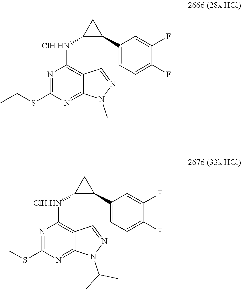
C1(SCC)=NC([ClH.HN]C2C(C3=CC=C(F)C(F)=C3)C2)=C2C=NN(C)C2=N1.C1(SC)=NC([ClH.HN]C2C(C3=CC=C(F)C(F)=C3)C2)=C2C=NN(C(C)C)C2=N1
